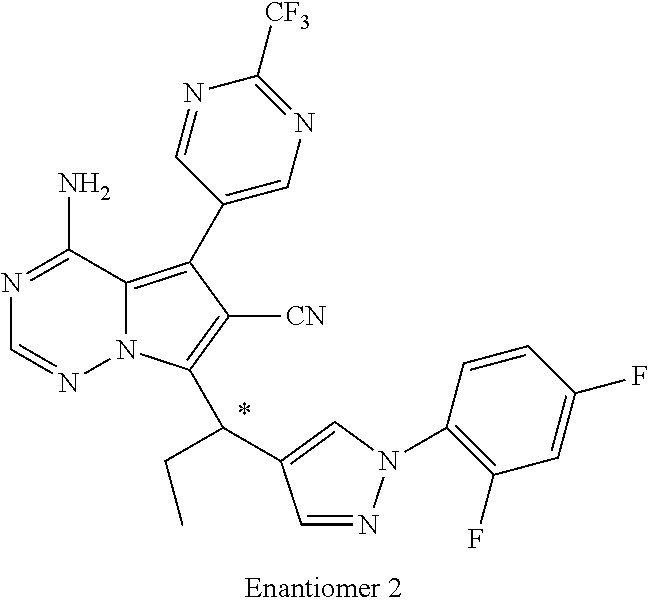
C1=NN(C2=C(F)C=C(F)C=C2)C=C1C(CC)C1=C([CN])C(C2=CN=C([CF3])N=C2)=C2N1N=CN=C2N
